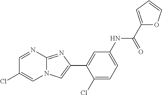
C1=NC2=NC(C3=CC(NC(C4=CC=CO4)=O)=CC=C3Cl)=CN2C=C1Cl
